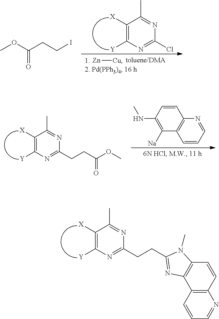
C1([X])=C([Y])N=C(Cl)N=C1C.[Zn][Cu].C(=O)(OC)CCI.C1=NC2=C(C=C1)C([Na])=C(NC)C=C2.C1([X])=C([Y])N=C(CCC(=O)OC)N=C1C.C1([X])=C([Y])N=C(CCC2=NC3=C(C=CC4=C3C=CC=N4)N2C)N=C1C
